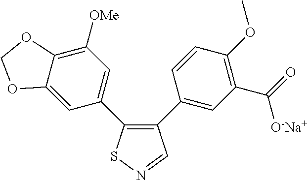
C12=CC(C3=C(C4=CC(C(=O)[O-Na+])=C(OC)C=C4)C=NS3)=CC([OMe])=C1OCO2
